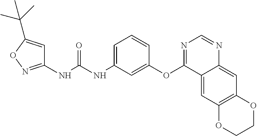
C1(NC(NC2=CC=CC(OC3=NC=NC4=CC5=C(C=C34)OCCO5)=C2)=O)=NOC(C(C)(C)C)=C1
